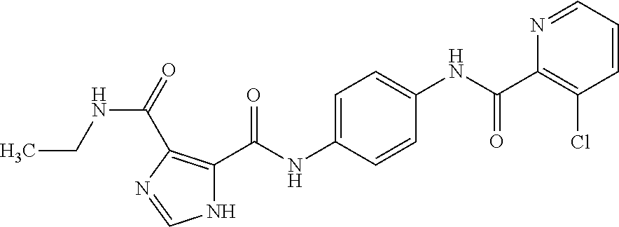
N1C(C(NC2=CC=C(NC(C3=C(Cl)C=CC=N3)=O)C=C2)=O)=C(C(=O)NCC)N=C1
